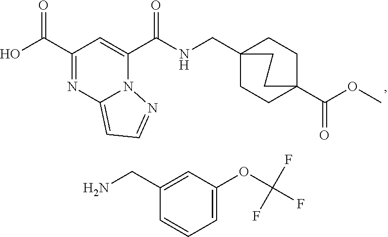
C(C1=NC2=CC=NN2C(C(NCC23CCC(C(OC)=O)(CC2)CC3)=O)=C1)(=O)O.C1(CN)=CC(OC(F)(F)F)=CC=C1
